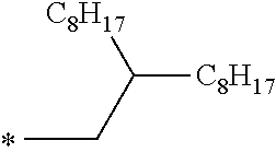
C(CC)([C8H17])[C8H17]
